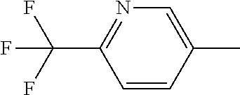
C1(C(F)(F)F)=NC=C(C)C=C1
